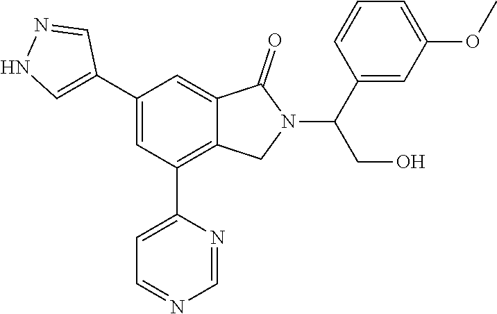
C1(C2=CNN=C2)=CC(C2=CC=NC=N2)=C2C(=C1)C(=O)N(C(C1=CC(OC)=CC=C1)CO)C2
